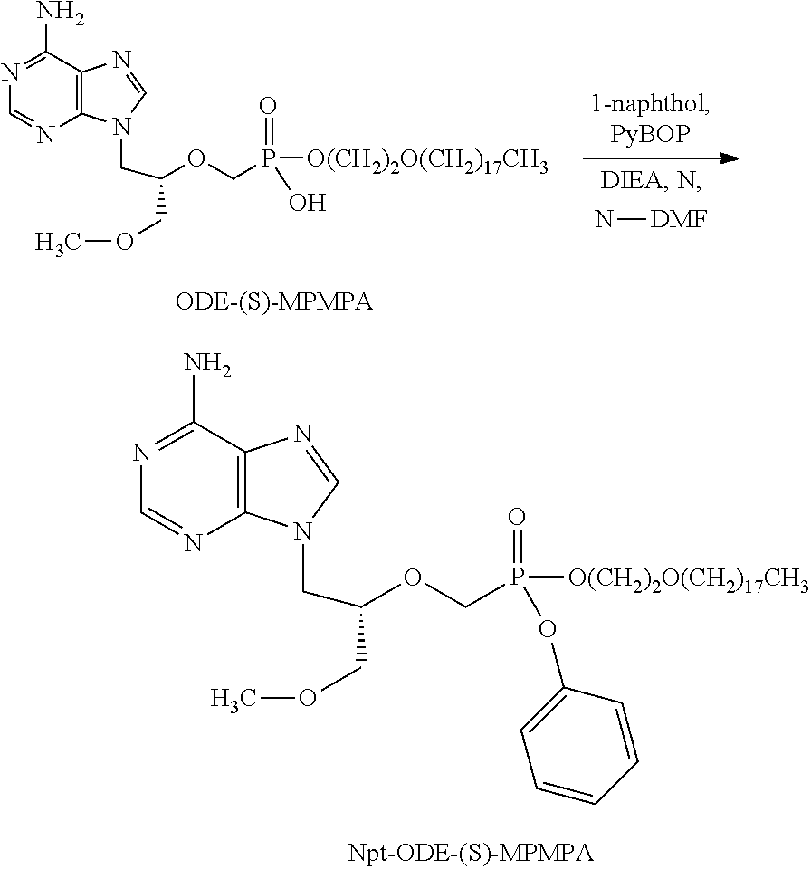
N[DMF].C12=C(C(N)=NC=N1)N=CN2CC(OCP(=O)([O(CH2)2O(CH2)17CH3])O)COC.C12=C(C(N)=NC=N1)N=CN2CC(OCP(=O)([O(CH2)2O(CH2)17CH3])OC1=CC=CC=C1)COC
